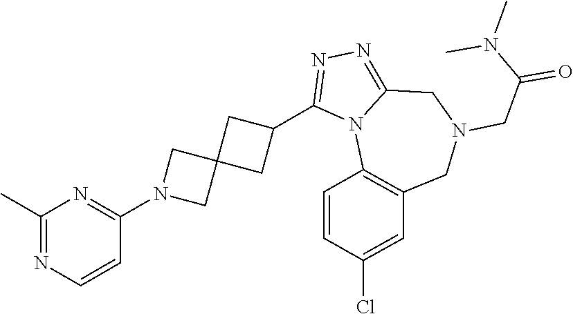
C1(C)=NC=CC(N2CC3(C2)CC(C2=NN=C4N2C2=C(CN(CC(=O)N(C)C)C4)C=C(Cl)C=C2)C3)=N1
